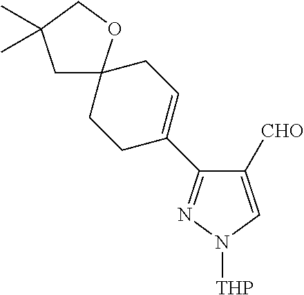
C1([CHO])=CN([THP])N=C1C1=CCC2(CC1)CC(C)(C)CO2
